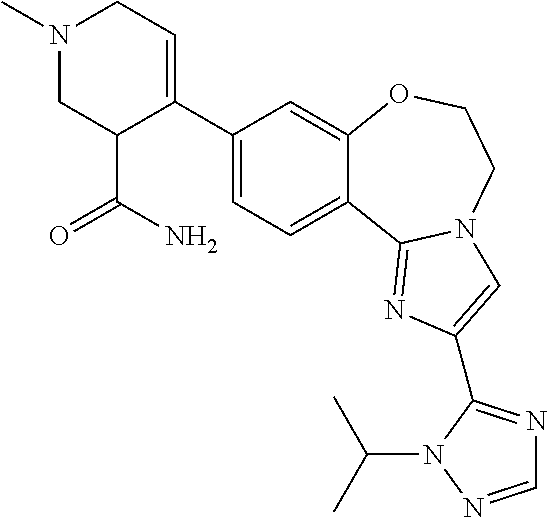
C1(C2=CCN(C)CC2C(N)=O)=CC=C2C(=C1)OCCN1C2=NC(C2=NC=NN2C(C)C)=C1
